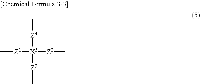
[Z4]([X3]([Z3]C)([Z2]C)[Z1]C)C
